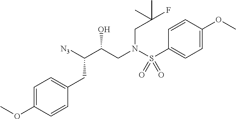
C1=C(OC)C=CC(S(N(CC(C([N3])CC2=CC=C(OC)C=C2)O)CC(C)(F)C)(=O)=O)=C1
